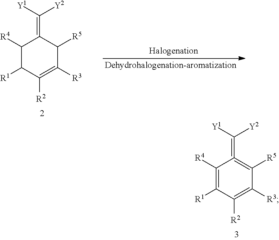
C(=C1=C([R5])C([R3])=C([R2])C([R1])=C1[R4])([Y1])[Y2].C(=C1C([R4])C([R1])C([R2])=C([R3])C1[R5])([Y1])[Y2]
